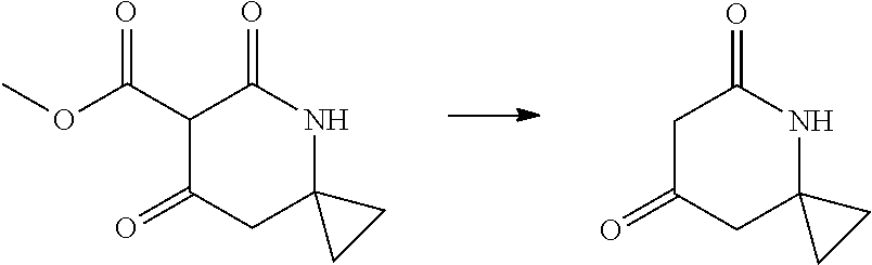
C1C(=O)CC2(NC1=O)CC2.C1(C(OC)=O)C(=O)CC2(NC1=O)CC2
